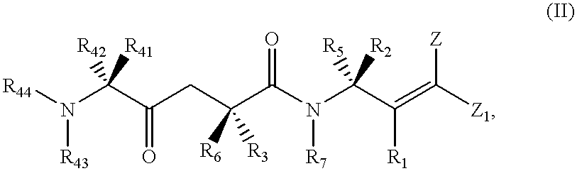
[R44]N(C(C(CC(C(N(C(C(=C([Z1])[Z])[R1])([R5])[R2])[R7])=O)([R3])[R6])=O)([R42])[R41])[R43]
